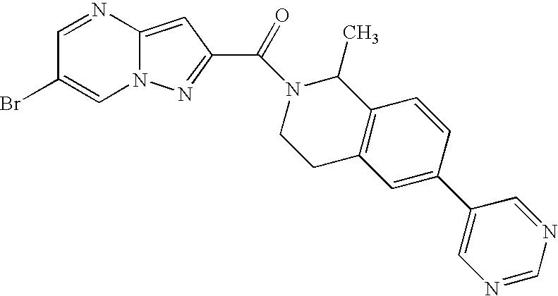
N1=CC(Br)=CN2C1=CC(C(=O)N1CCC3=C(C1C)C=CC(C1=CN=CN=C1)=C3)=N2
